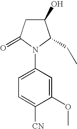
C1(O)CC(=O)N(C2=CC=C([CN])C(OC)=C2)C1CC
